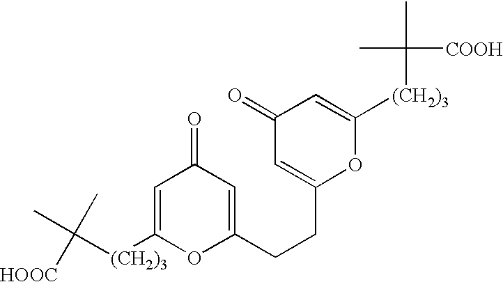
CC([(CH2)3]C1=CC(=O)C=C(CCC2=CC(=O)C=C([(CH2)3]C(C)([COOH])C)O2)O1)(C)[HOOC]
